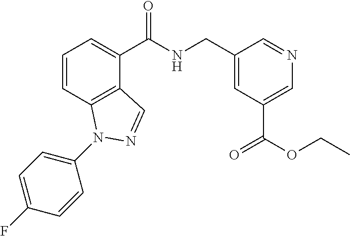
C1=CC2=C(C(C(NCC3=CC(C(OCC)=O)=CN=C3)=O)=C1)C=NN2C1=CC=C(F)C=C1
